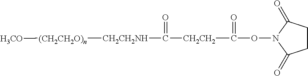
C1CC(=O)N(OC([CH2CH2]C(=O)[CH2CH2NH][(CH2CH2O)n][H3CO])=O)C1=O
